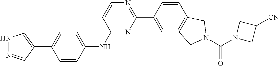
N1N=CC(C2=CC=C(NC3=NC(C4=CC5=C(C=C4)CN(C(N4CC([CN])C4)=O)C5)=NC=C3)C=C2)=C1
